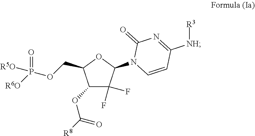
C1(OC([R8])=O)C(F)(F)C(N2C=CC([NH][R3])=NC2=O)OC1COP([R6O])(=O)[R5O]
